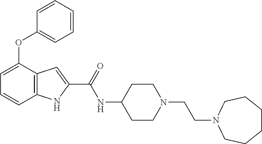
O(C1=CC=CC=C1)C1=CC=CC2=C1C=C(C(NC1CCN(CCN3CCCCCC3)CC1)=O)N2
